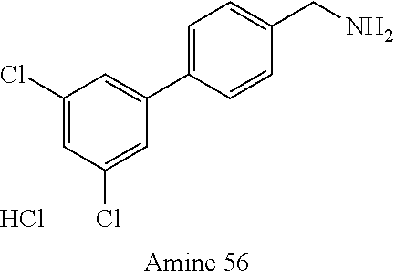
C1=CC(CN)=CC=C1C1=CC(Cl)=CC(Cl)=C1.Cl
